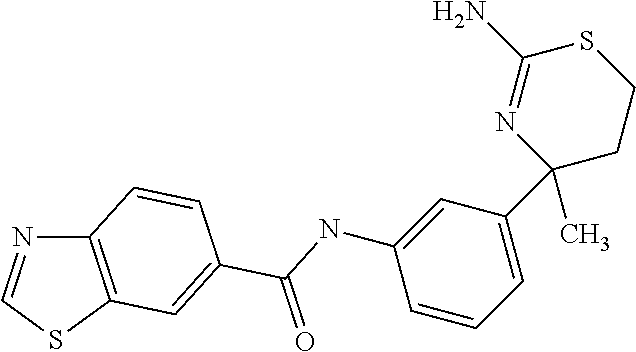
C12=C(SC=N1)C=C(C(NC1=CC(C3(C)CCSC(N)=N3)=CC=C1)=O)C=C2
